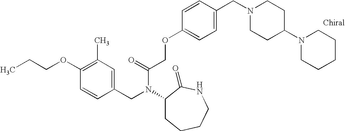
C1(CN(C(COC2=CC=C(CN3CCC(N4CCCCC4)CC3)C=C2)=O)C2CCCCNC2=O)=CC(C)=C(OCCC)C=C1
